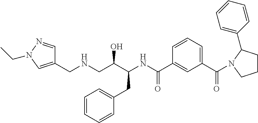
C(NCC(C(NC(C1=CC(C(=O)N2CCCC2C2=CC=CC=C2)=CC=C1)=O)CC1=CC=CC=C1)O)C1=CN(CC)N=C1
